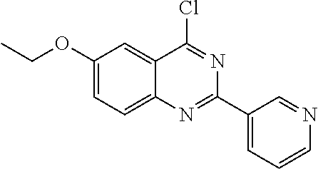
C1(OCC)=CC=C2C(=C1)C(Cl)=NC(C1=CC=CN=C1)=N2
